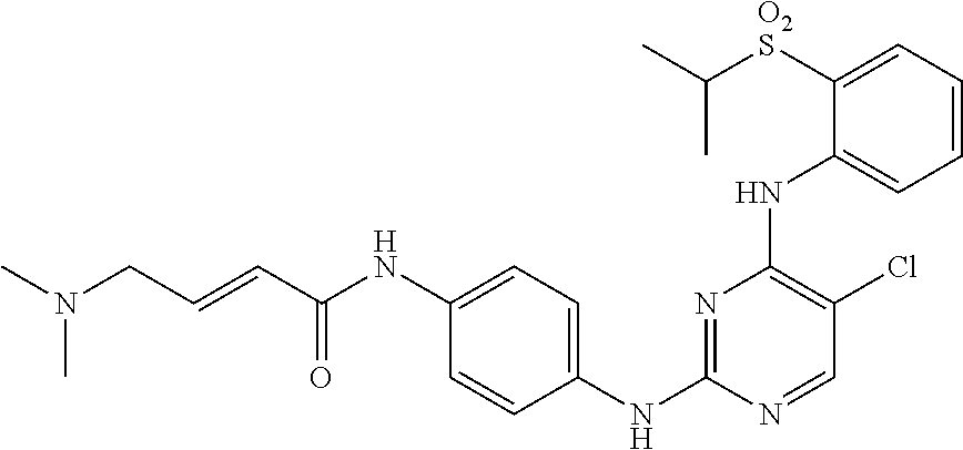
C1=CC=C([O2S]C(C)C)C(NC2=C(Cl)C=NC(NC3=CC=C(NC(C=CCN(C)C)=O)C=C3)=N2)=C1
